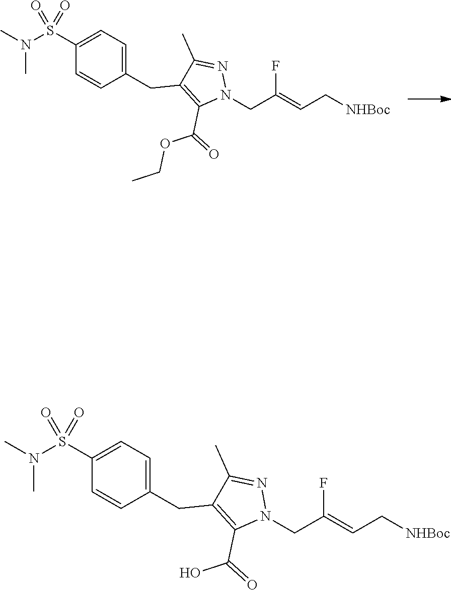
C1(S(N(C)C)(=O)=O)=CC=C(CC2=C(C(=O)OCC)N(CC(=CC[NHBoc])F)N=C2C)C=C1.C1(S(N(C)C)(=O)=O)=CC=C(CC2=C(C(=O)O)N(CC(=CC[NHBoc])F)N=C2C)C=C1
